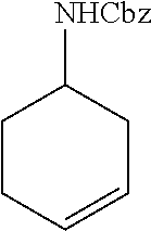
C1CC=CCC1[NHCbz]
